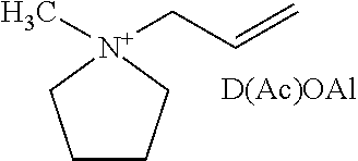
C1CC[N+](CC=C)(C)C1.[D(Ac)OAl]
